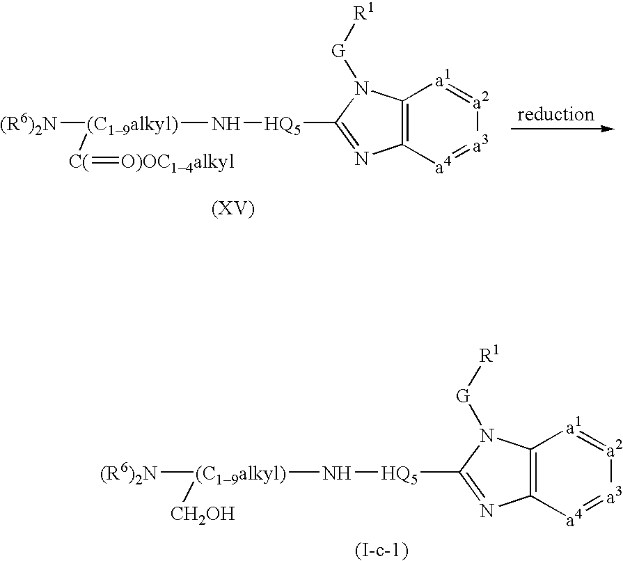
C12=C([a4]=[a3][a2]=[a1]1)N=C([HQ5]N[(C19alkyl)]([(R6)2N])[C(]=[O)OC14alkyl])N2[G][R1].C12=C([a4]=[a3][a2]=[a1]1)N=C([HQ5]N[(C19alkyl)]([(R6)2N])[CH2OH])N2[G][R1]
